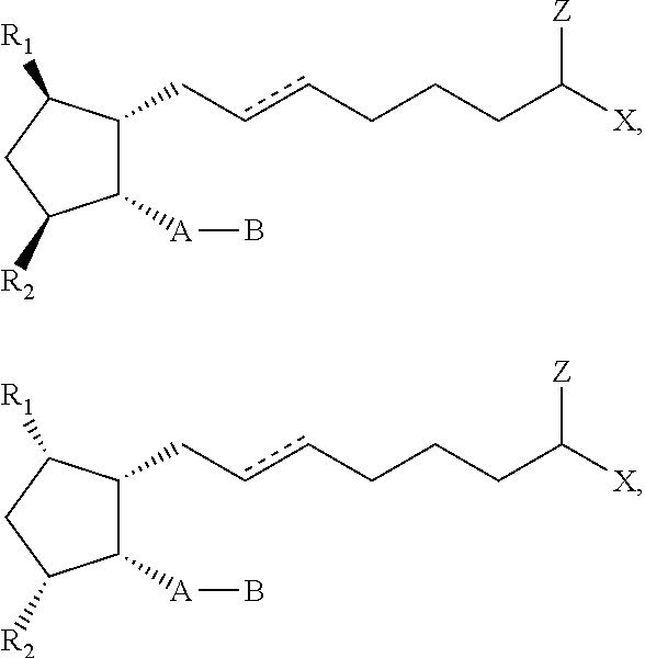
C1([A]B)C(CccCCCC([X])[Z])C([R1])CC1[R2].C1([A]B)C(CccCCCC([X])[Z])C([R1])CC1[R2]
